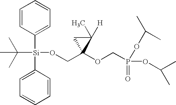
C1=CC([Si](C(C)(C)C)(C2=CC=CC=C2)OCC2(OCP(=O)(OC(C)C)OC(C)C)C(C)([H])C2)=CC=C1
